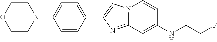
C1=CC(C2=CN3C(=N2)C=C(NCCF)C=C3)=CC=C1N1CCOCC1
